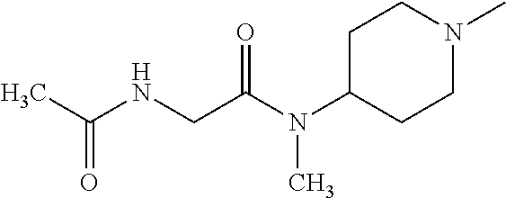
C1C(N(C(CNC(C)=O)=O)C)CCN(C)C1
